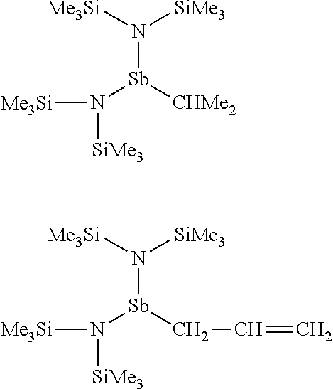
N([Sb]([CHMe2])N([Me3Si])[SiMe3])([Me3Si])[SiMe3].N([Sb](CC=C)N([Me3Si])[SiMe3])([Me3Si])[SiMe3]
